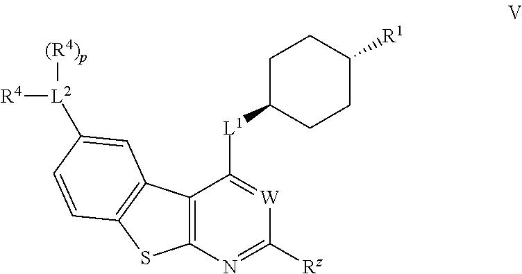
C12=C(N=C([Rz])[W]=C1[L1]C1CCC([R1])CC1)SC1=C2C=C([L2]([R4])[(R4)p])C=C1
